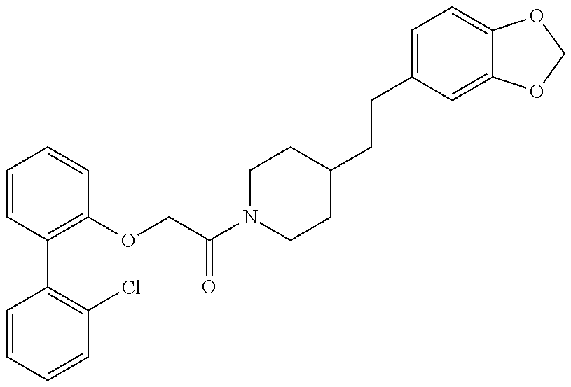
C1=CC=CC(Cl)=C1C1=C(OCC(N2CCC(CCC3=CC=C4C(=C3)OCO4)CC2)=O)C=CC=C1
